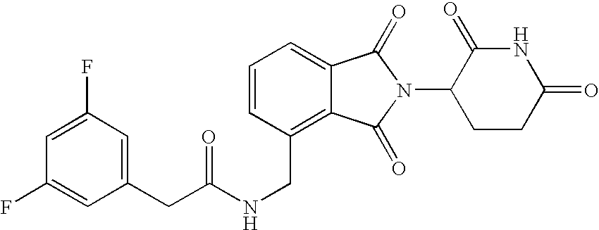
C(C1=C2C(=CC=C1)C(=O)N(C1CCC(=O)NC1=O)C2=O)NC(CC1=CC(F)=CC(F)=C1)=O
